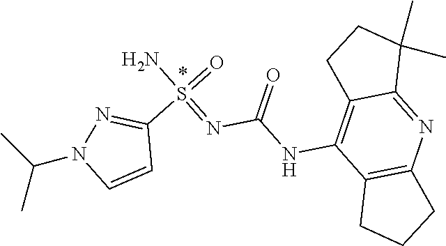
C1(NC(=O)N=S(=O)(N)C2=NN(C(C)C)C=C2)=C2CCC(C)(C)C2=NC2=C1CCC2
